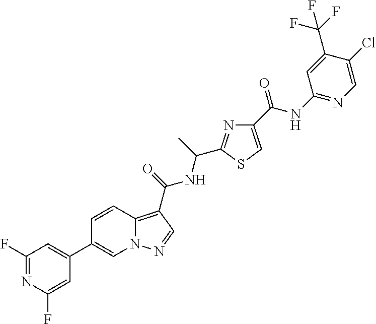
N1=C(F)C=C(C2=CN3C(=C(C(=O)NC(C)C4=NC(C(NC5=NC=C(Cl)C(C(F)(F)F)=C5)=O)=CS4)C=N3)C=C2)C=C1F
